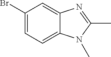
C1(Br)=CC=C2C(=C1)N=C(C)N2C
